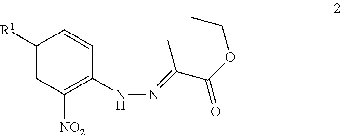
C1([R1])=CC([NO2])=C(NN=C(C(OCC)=O)C)C=C1
